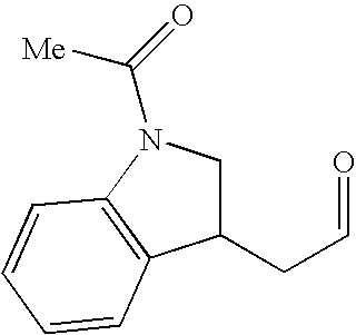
C1(CC=O)CN(C(=O)[Me])C2=C1C=CC=C2
